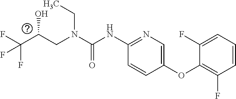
N(C(=O)NC1=NC=C(OC2=C(F)C=CC=C2F)C=C1)(CC(O)C(F)(F)F)CC
